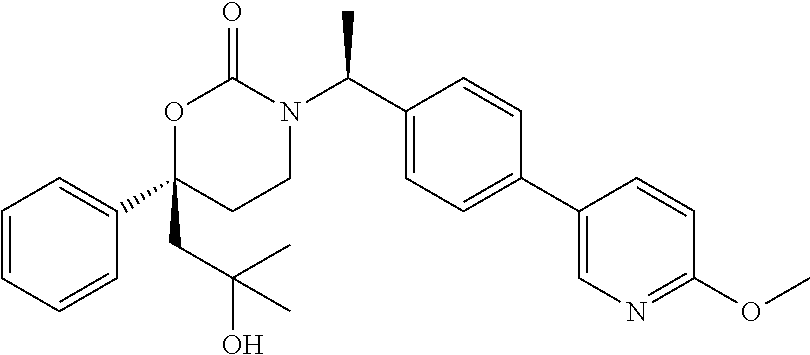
C1=CC=CC(C2(CC(O)(C)C)CCN(C(C3=CC=C(C4=CN=C(OC)C=C4)C=C3)C)C(=O)O2)=C1
